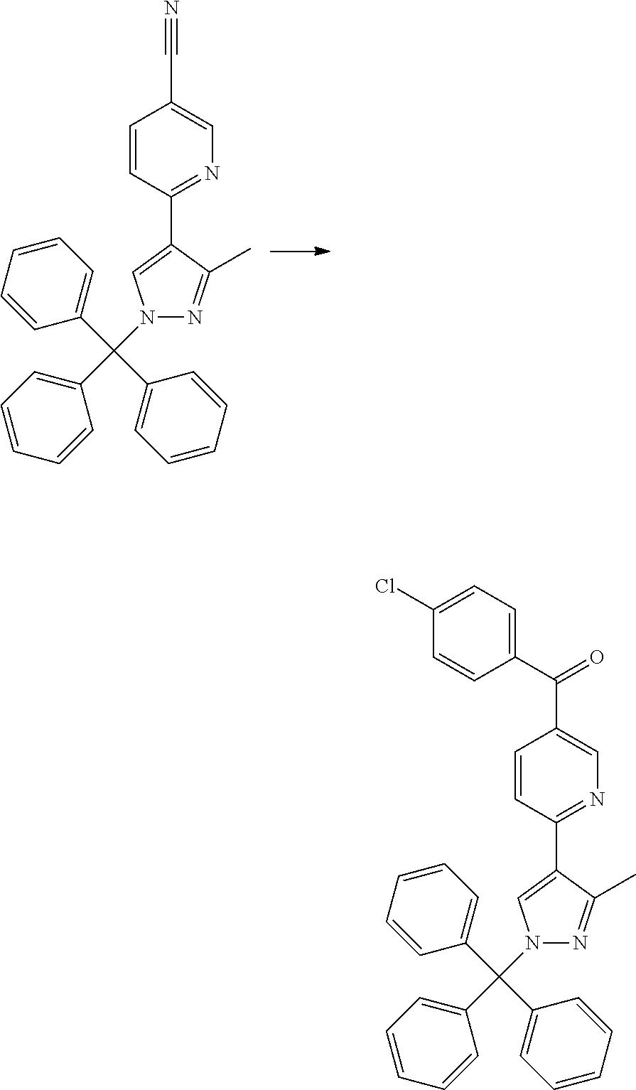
C1=CC(C2=CN(C(C3=CC=CC=C3)(C3=CC=CC=C3)C3=CC=CC=C3)N=C2C)=NC=C1C#N.C1=CC(C2=CN(C(C3=CC=CC=C3)(C3=CC=CC=C3)C3=CC=CC=C3)N=C2C)=NC=C1C(=O)C1=CC=C(Cl)C=C1
